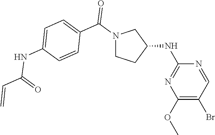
N1(C(C2=CC=C(NC(=O)C=C)C=C2)=O)CCC(NC2=NC(OC)=C(Br)C=N2)C1
